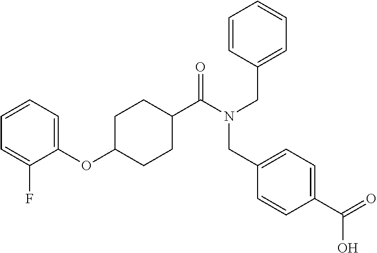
O(C1=CC=CC=C1F)C1CCC(C(N(CC2=CC=CC=C2)CC2=CC=C(C(=O)O)C=C2)=O)CC1
